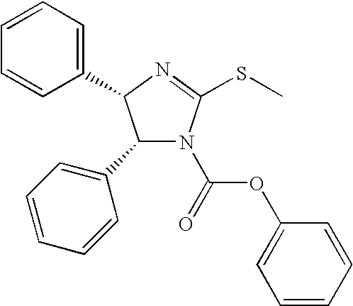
C1(C2=CC=CC=C2)N(C(OC2=CC=CC=C2)=O)C(SC)=NC1C1=CC=CC=C1
